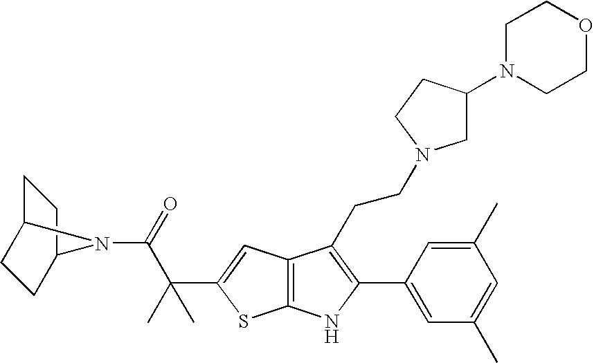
C1C2CCC(C1)N2C(=O)C(C1=CC2=C(S1)NC(C1=CC(C)=CC(C)=C1)=C2CCN1CC(N2CCOCC2)CC1)(C)C
